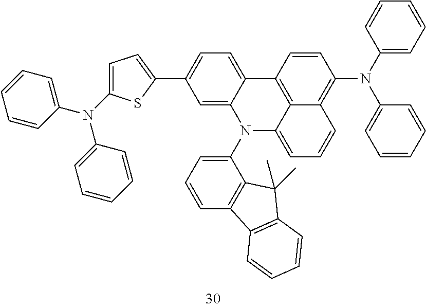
N(C1=CC=C(C2=CC=C3C(=C2)N(C2=CC=CC4=C2C(C)(C)C2=C4C=CC=C2)C2=CC=CC4=C(N(C5=CC=CC=C5)C5=CC=CC=C5)C=CC3=C24)S1)(C1=CC=CC=C1)C1=CC=CC=C1
